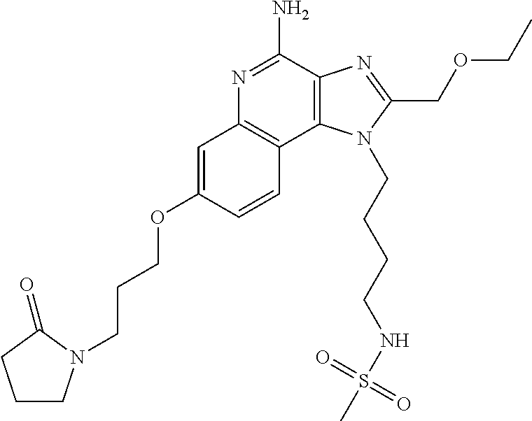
C12=C(C(N)=NC3=C1C=CC(OCCCN1CCCC1=O)=C3)N=C(COCC)N2CCCCNS(C)(=O)=O
